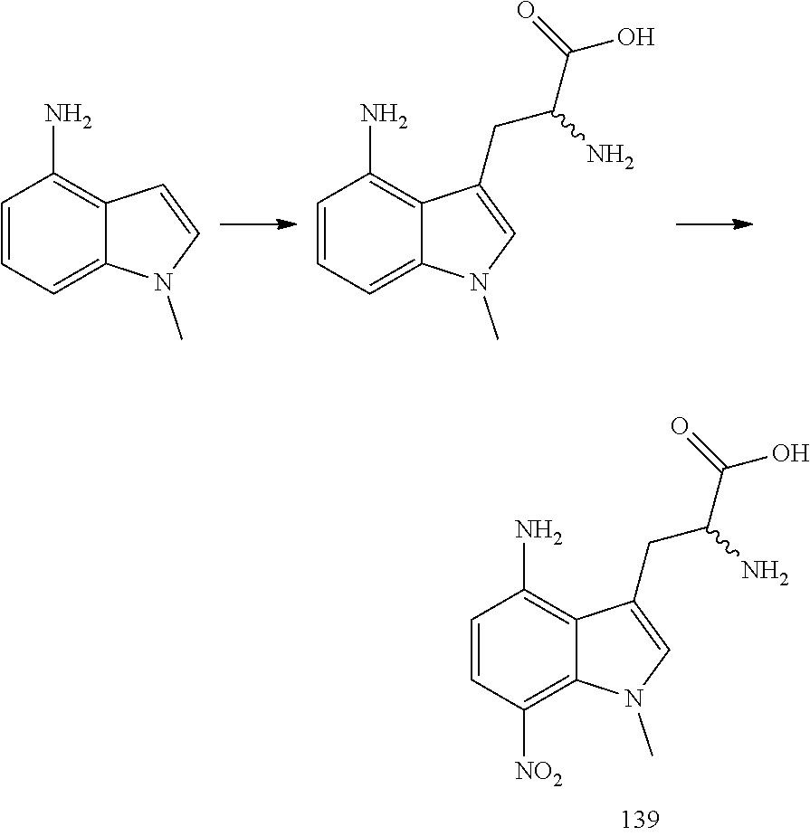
C1=CC([NO2])=C2C(=C1N)C(CC(C(O)=O)N)=CN2C.C1=CC=C2C(=C1N)C=CN2C.C1=CC=C2C(=C1N)C(CC(C(O)=O)N)=CN2C
